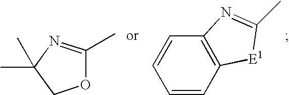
O1C(C)=NC(C)(C)C1.C1=CC=CC2=C1N=C(C)[E1]2
